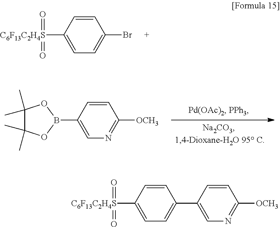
C1([C6F13C2H4S](=O)=O)=CC=C(Br)C=C1.C1(B2OC(C)(C)C(C)(C)O2)=CN=C([OCH3])C=C1.C1(C2=CC=C([C6F13C2H4S](=O)=O)C=C2)=CN=C([OCH3])C=C1
